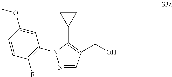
C1=CC(F)=C(N2N=CC(CO)=C2C2CC2)C=C1OC
